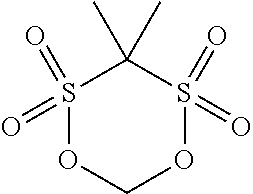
S1(=O)(=O)OCOS(=O)(=O)C1(C)C
